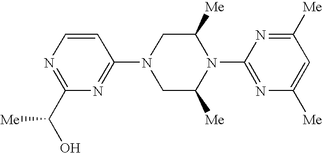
C1=CN=C(C(O)[Me])N=C1N1CC([Me])N(C2=NC([Me])=CC([Me])=N2)C([Me])C1
